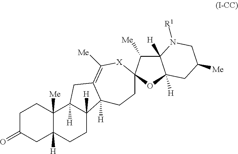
C1C(=O)CC2([H])C([Me])(C1)C1([H])C([H])(CC2)C2([H])C(=C([Me])[X]C3(CC2)C([Me])C2([H])C([H])(O3)CC([Me])CN2[R1])C1
